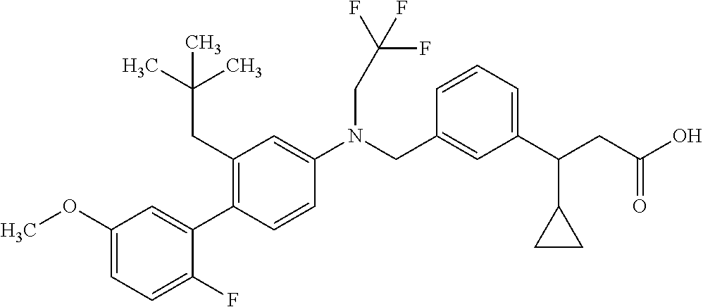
C1(OC)=CC=C(F)C(C2=C(CC(C)(C)C)C=C(N(CC3=CC(C(CC(O)=O)C4CC4)=CC=C3)CC(F)(F)F)C=C2)=C1
